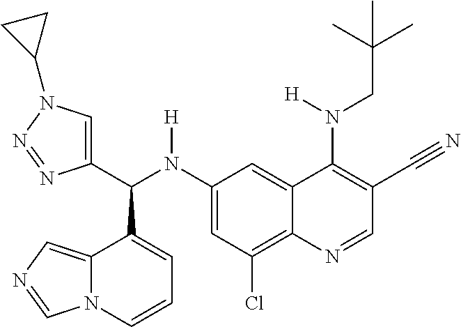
C1(N(C(C2=CN(C3CC3)N=N2)C2=CC=CN3C2=CN=C3)[H])=CC(Cl)=C2C(=C1)C(N(CC(C)(C)C)[H])=C(C#N)C=N2
